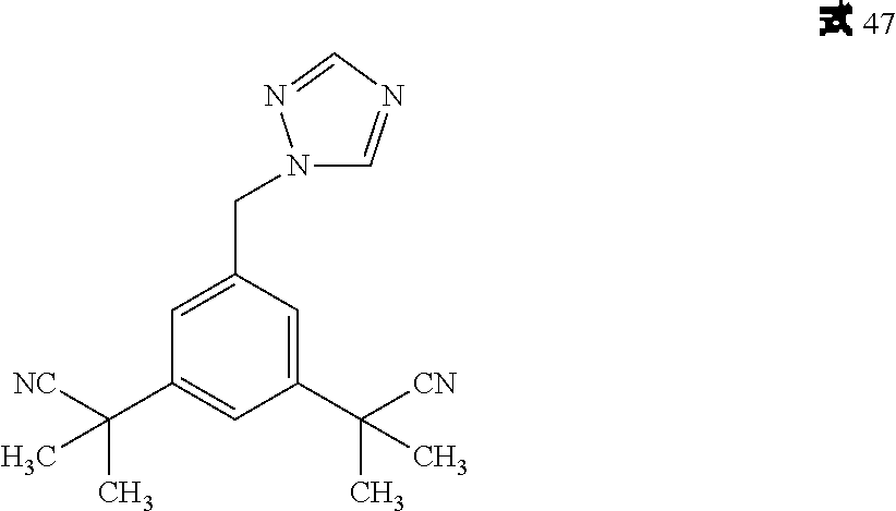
C1(CN2C=NC=N2)=CC(C(C)([NC])C)=CC(C(C)([CN])C)=C1
